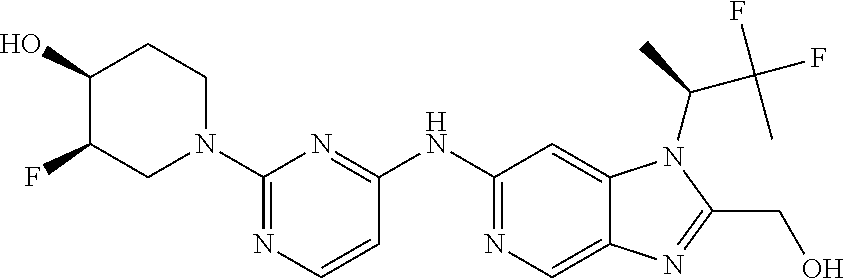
C1(O)C(F)CN(C2=NC=CC(NC3=NC=C4C(=C3)N(C(C)C(F)(C)F)C(CO)=N4)=N2)CC1
